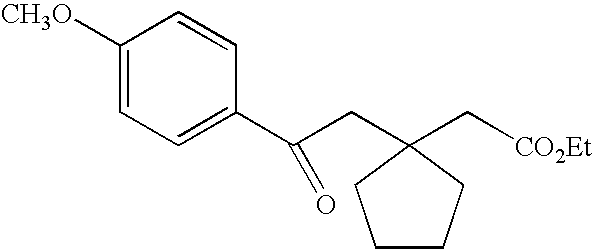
[CH3O]C1=CC=C(C(CC2(C[CO2Et])CCCC2)=O)C=C1
